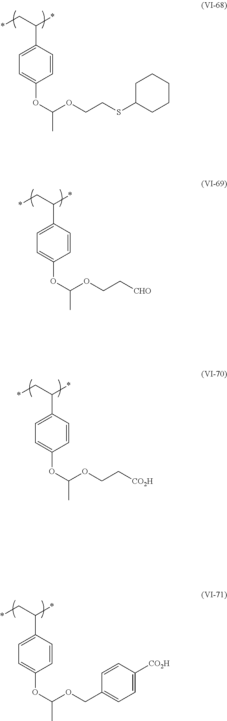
*CC(*)C1=CC=C(OC(OCCSC2CCCCC2)C)C=C1.*CC(*)C1=CC=C(OC(OCC[CHO])C)C=C1.*CC(*)C1=CC=C(OC(OCC[CO2H])C)C=C1.*CC(*)C1=CC=C(OC(OCC2=CC=C([CO2H])C=C2)C)C=C1
